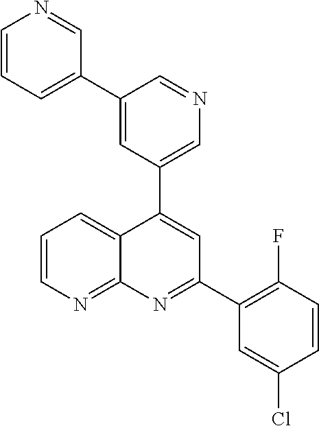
C1=C(C2=CC=CN=C2)C=NC=C1C1=CC(C2=C(F)C=CC(Cl)=C2)=NC2=NC=CC=C12
